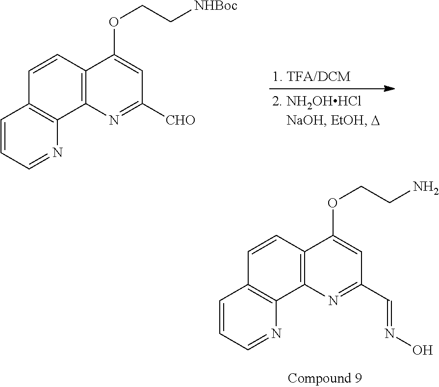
C1=CC=NC2=C1C=CC1=C2N=C(C=NO)C=C1OCCN.C1=CC=NC2=C1C=CC1=C2N=C([CHO])C=C1OCC[NHBoc]
